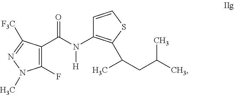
C1(F)=C(C(N([H])C2=C(C(C)CC(C)C)SC=C2)=O)C([F3C])=NN1C
